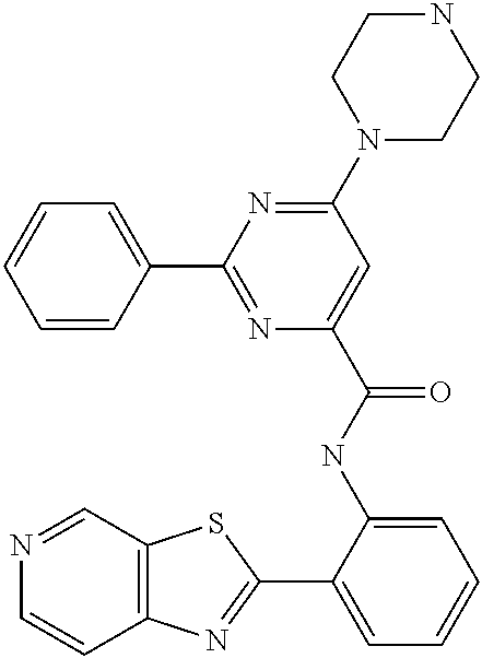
N1=CC2=C(C=C1)N=C(C1=CC=CC=C1NC(=O)C1=CC(N3CCNCC3)=NC(C3=CC=CC=C3)=N1)S2
